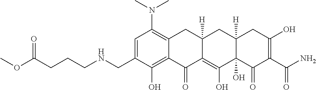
C1=C(CNCCCC(OC)=O)C(O)=C2C(=C1N(C)C)CC1([H])C(=C(O)C3(O)C([H])(C1)CC(O)=C(C(N)=O)C3=O)C2=O
